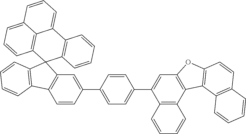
C1=CC2=C(C=C1C1=CC=C(C3=CC4=C(C5=C3C=CC=C5)C3=C(O4)C=CC4=C3C=CC=C4)C=C1)C1(C3=C2C=CC=C3)C2=C(C3=CC=CC4=CC=CC1=C34)C=CC=C2
